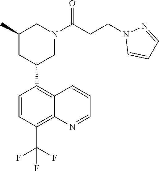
C1=CC(C(F)(F)F)=C2C(=C1C1CN(C(CCN3C=CC=N3)=O)CC(C)C1)C=CC=N2
